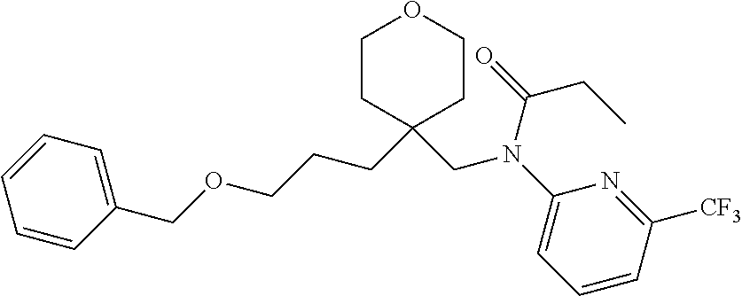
C1CC(CCCOCC2=CC=CC=C2)(CN(C2=CC=CC([CF3])=N2)C(=O)CC)CCO1
